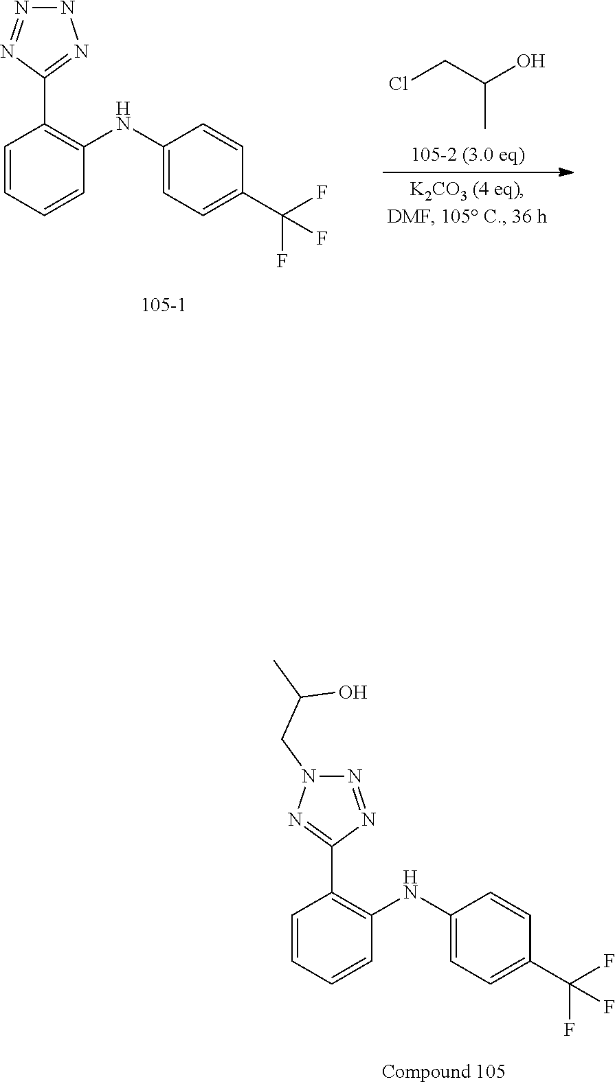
N1N=NC(C2=C(NC3=CC=C(C(F)(F)F)C=C3)C=CC=C2)=N1.ClCC(O)C.N1=NC(C2=C(NC3=CC=C(C(F)(F)F)C=C3)C=CC=C2)=NN1CC(C)O
